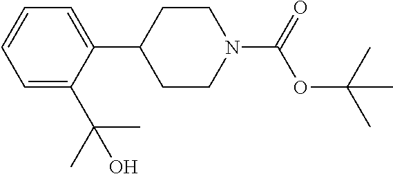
C1=C(C(C)(C)O)C(C2CCN(C(OC(C)(C)C)=O)CC2)=CC=C1
